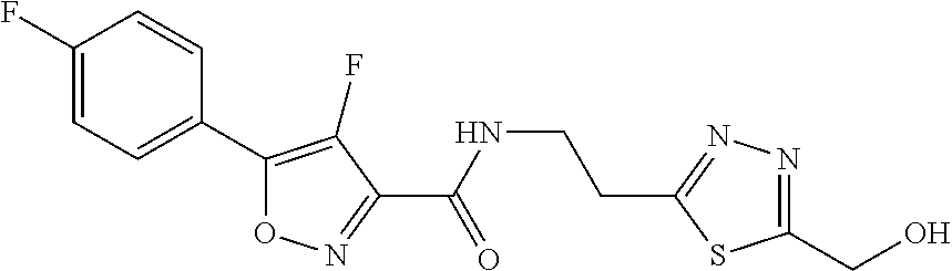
C1(F)=CC=C(C2=C(F)C(C(NCCC3=NN=C(CO)S3)=O)=NO2)C=C1
